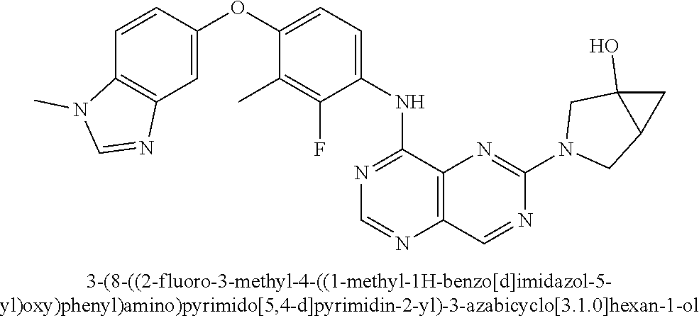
C1=CC(OC2=CC=C(NC3=NC=NC4=C3N=C(N3CC5C(O)(C3)C5)N=C4)C(F)=C2C)=CC2=C1N(C)C=N2
